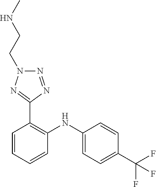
C1=CC(C(F)(F)F)=CC=C1NC1=C(C2=NN(CCNC)N=N2)C=CC=C1
